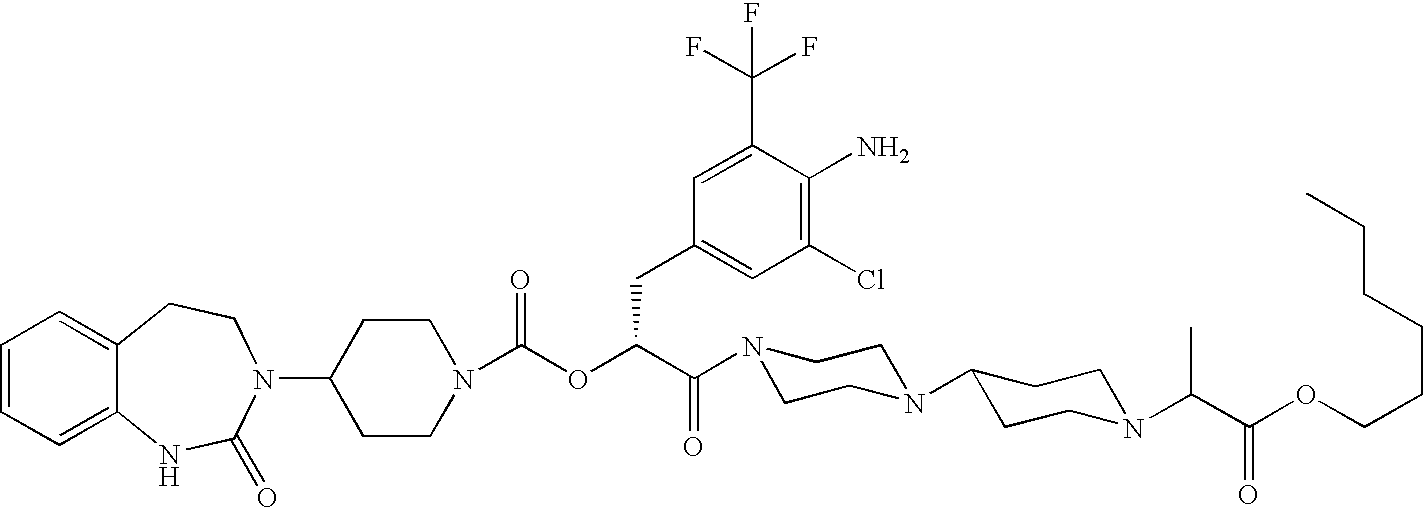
C1(N2C(=O)NC3=CC=CC=C3CC2)CCN(C(OC(C(N2CCN(C3CCN(C(C(OCCCCCC)=O)C)CC3)CC2)=O)CC2=CC(Cl)=C(N)C(C(F)(F)F)=C2)=O)CC1
